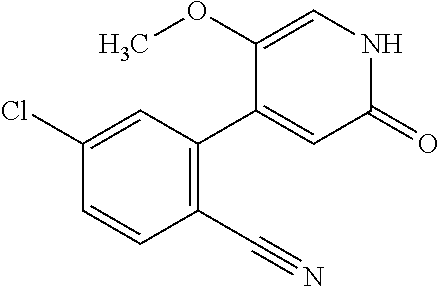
C1(=O)NC=C(OC)C(C2=C(C#N)C=CC(Cl)=C2)=C1
